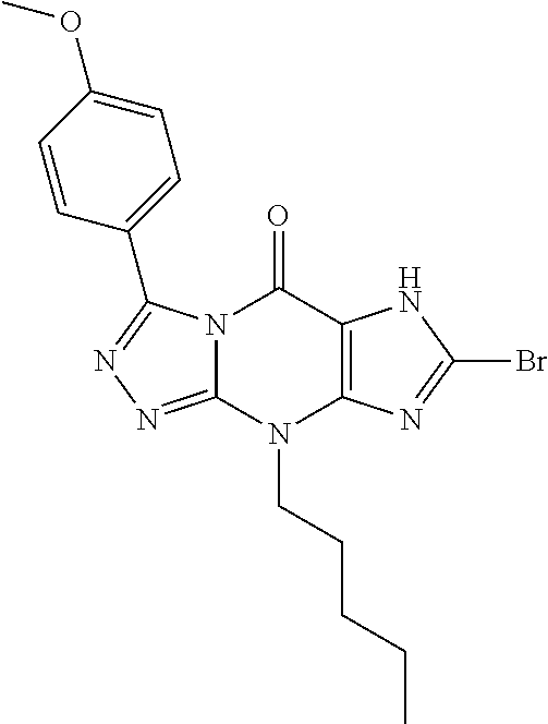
N12C(=NN=C1C1=CC=C(OC)C=C1)N(CCCCC)C1=C(C2=O)NC(Br)=N1
